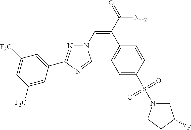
N1(C=C(C(=O)N)C2=CC=C(S(N3CC(F)CC3)(=O)=O)C=C2)N=C(C2=CC([F3C])=CC([F3C])=C2)N=C1
